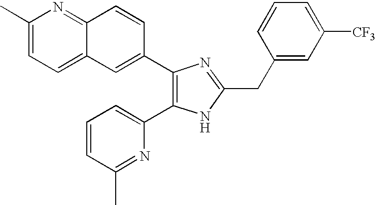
C1(C)=CC=C2C(=N1)C=CC(C1=C(C3=CC=CC(C)=N3)NC(CC3=CC([CF3])=CC=C3)=N1)=C2
